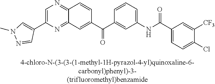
C1=C(C2=CN(C)N=C2)N=C2C(=N1)C=CC(C(C1=CC(NC(C3=CC=C(Cl)C([CF3])=C3)=O)=CC=C1)=O)=C2
